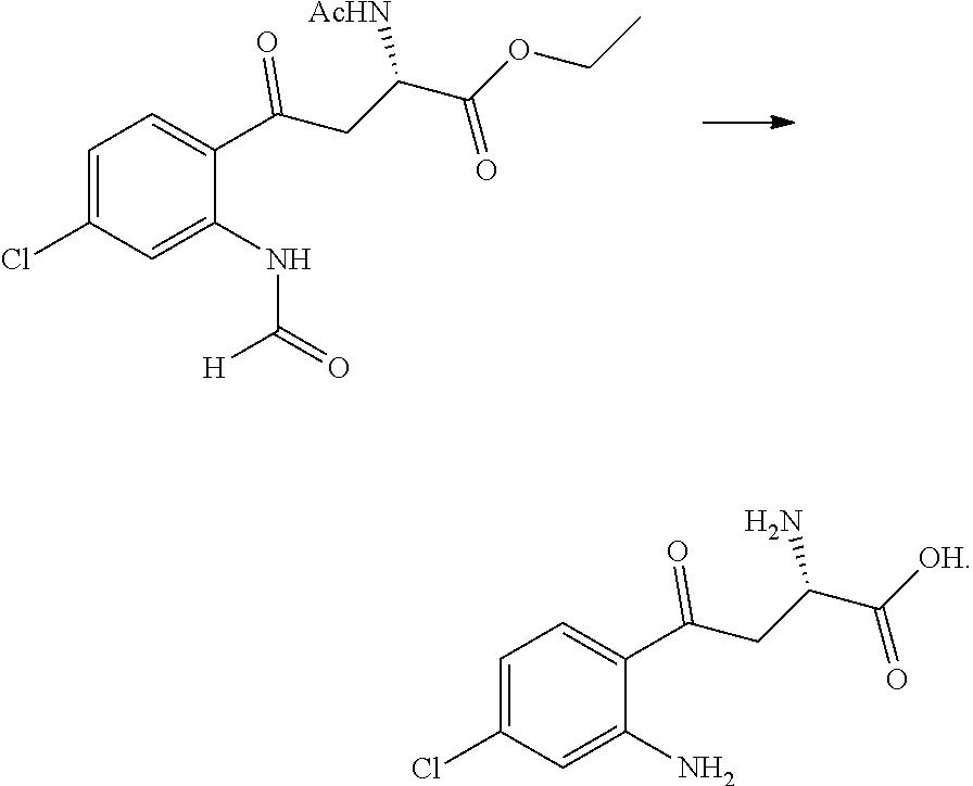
C1=C(Cl)C=C(NC(=O)[H])C(C(CC(C(OCC)=O)[AcHN])=O)=C1.C1=C(Cl)C=C(N)C(C(CC(C([OH])=O)N)=O)=C1
